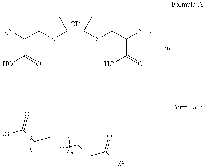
NC(CSC1C(SCC(N)C(=O)O)CC1)C(=O)O.[CD].[LG]C(CCOCCC([LG])=O)=O
